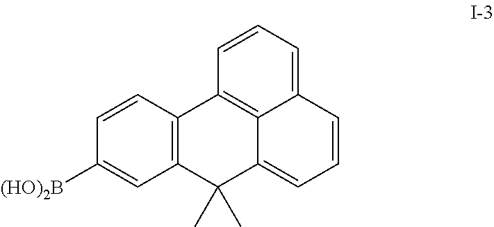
C1=CC([(HO)2B])=CC2=C1C1=C3C(=CC=CC3=CC=C1)C2(C)C
